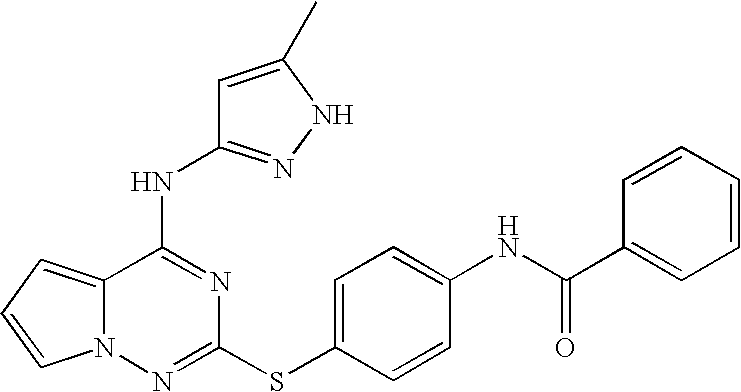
C12=CC=CN1N=C(SC1=CC=C(NC(=O)C3=CC=CC=C3)C=C1)N=C2NC1=NNC(C)=C1
